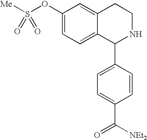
C1(OS([Me])(=O)=O)=CC=C2C(=C1)CCNC2C1=CC=C(C([NEt2])=O)C=C1
